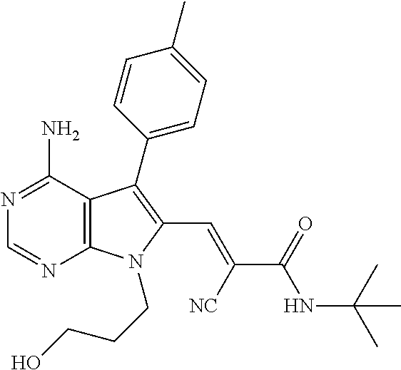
N1=C(N)C2=C(N=C1)N(CCCO)C(C=C([NC])C(=O)NC(C)(C)C)=C2C1=CC=C(C)C=C1
